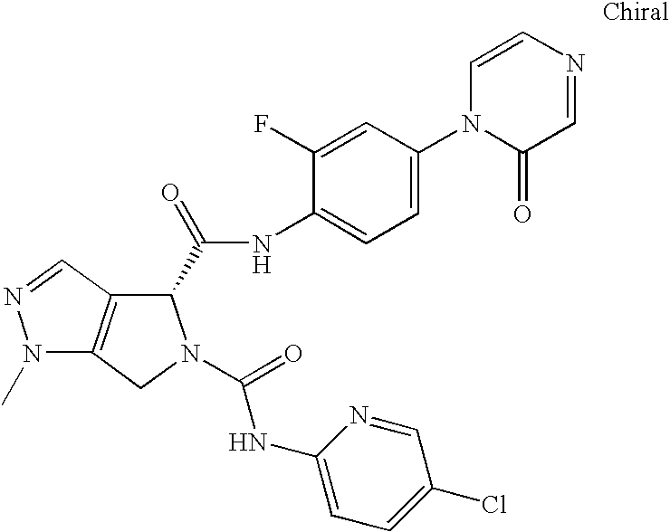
N1(C)C2=C(C=N1)C(C(=O)NC1=CC=C(N3C(=O)C=NC=C3)C=C1F)N(C(=O)NC1=CC=C(Cl)C=N1)C2
